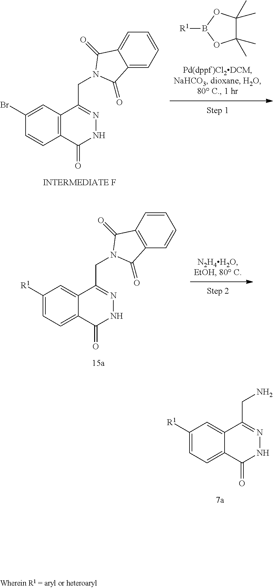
C12=CC=C([R1])C=C1C(CN)=NNC2=O.C1(C)(C)C(C)(C)OB([R1])O1.C12=C(C(CN3C(=O)C4=CC=CC=C4C3=O)=NNC1=O)C=C(Br)C=C2.C12=CC=C([R1])C=C1C(CN1C(=O)C3=C(C1=O)C=CC=C3)=NNC2=O
